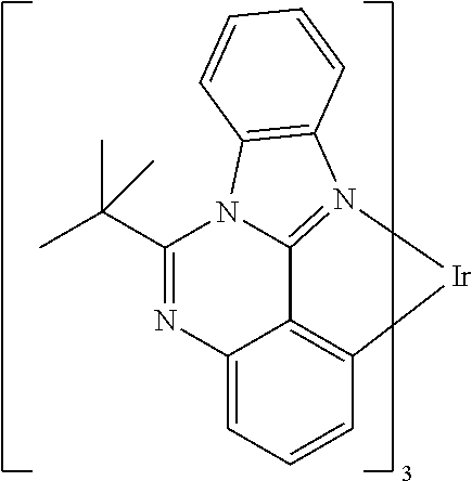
C1(C(C)(C)C)=NC2=CC=CC3=C2C2=N(C4=C(N12)C=CC=C4)[Ir]3
